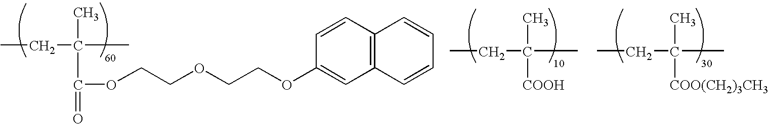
CCC(C)(C)C(=O)OCCOCCOC1=CC2=C(C=C1)C=CC=C2.CCC(C)(C)[COOH].CCC(C)(C)[COO(CH2)3CH3]
